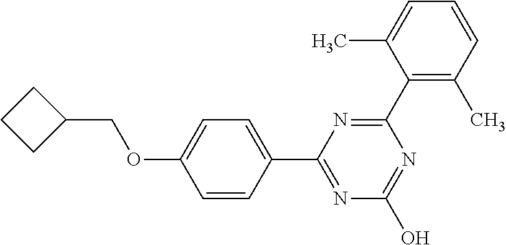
N1=C(O)N=C(C2=CC=C(OCC3CCC3)C=C2)N=C1C1=C(C)C=CC=C1C
